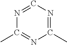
N1=CN=C(C)N=C1C
